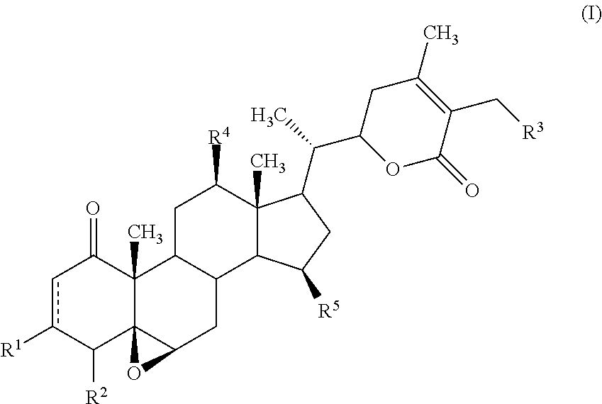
c1c([R1])C([R2])C23C(C)(C1=O)C1C(CC2O3)C2C(C)(C([R4])C1)C(C(C1OC(=O)C(C[R3])=C(C)C1)C)CC2[R5]
